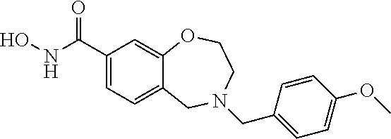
C12=CC=C(C(NO)=O)C=C1OCCN(CC1=CC=C(OC)C=C1)C2
